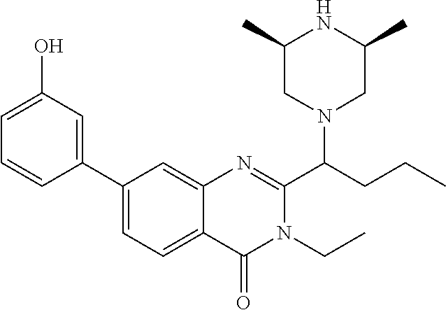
C1(C2=CC(O)=CC=C2)=CC=C2C(=C1)N=C(C(CCC)N1CC(C)NC(C)C1)N(CC)C2=O
